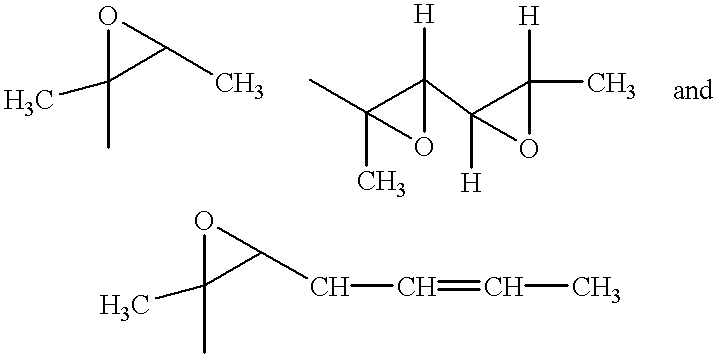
O1C(C)(C)C1C.C1(C2([H])C(C)([H])O2)([H])C(C)(C)O1.O1C(C)(C)C1CC=CC
